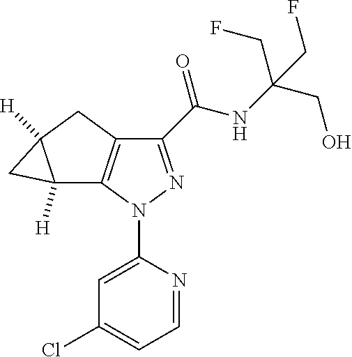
C1(C(NC(CO)(CF)CF)=O)=NN(C2=CC(Cl)=CC=N2)C2=C1CC1([H])C2([H])C1
